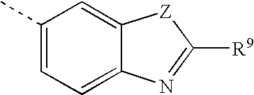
C1(C)=CC=C2C(=C1)[Z]C([R9])=N2
